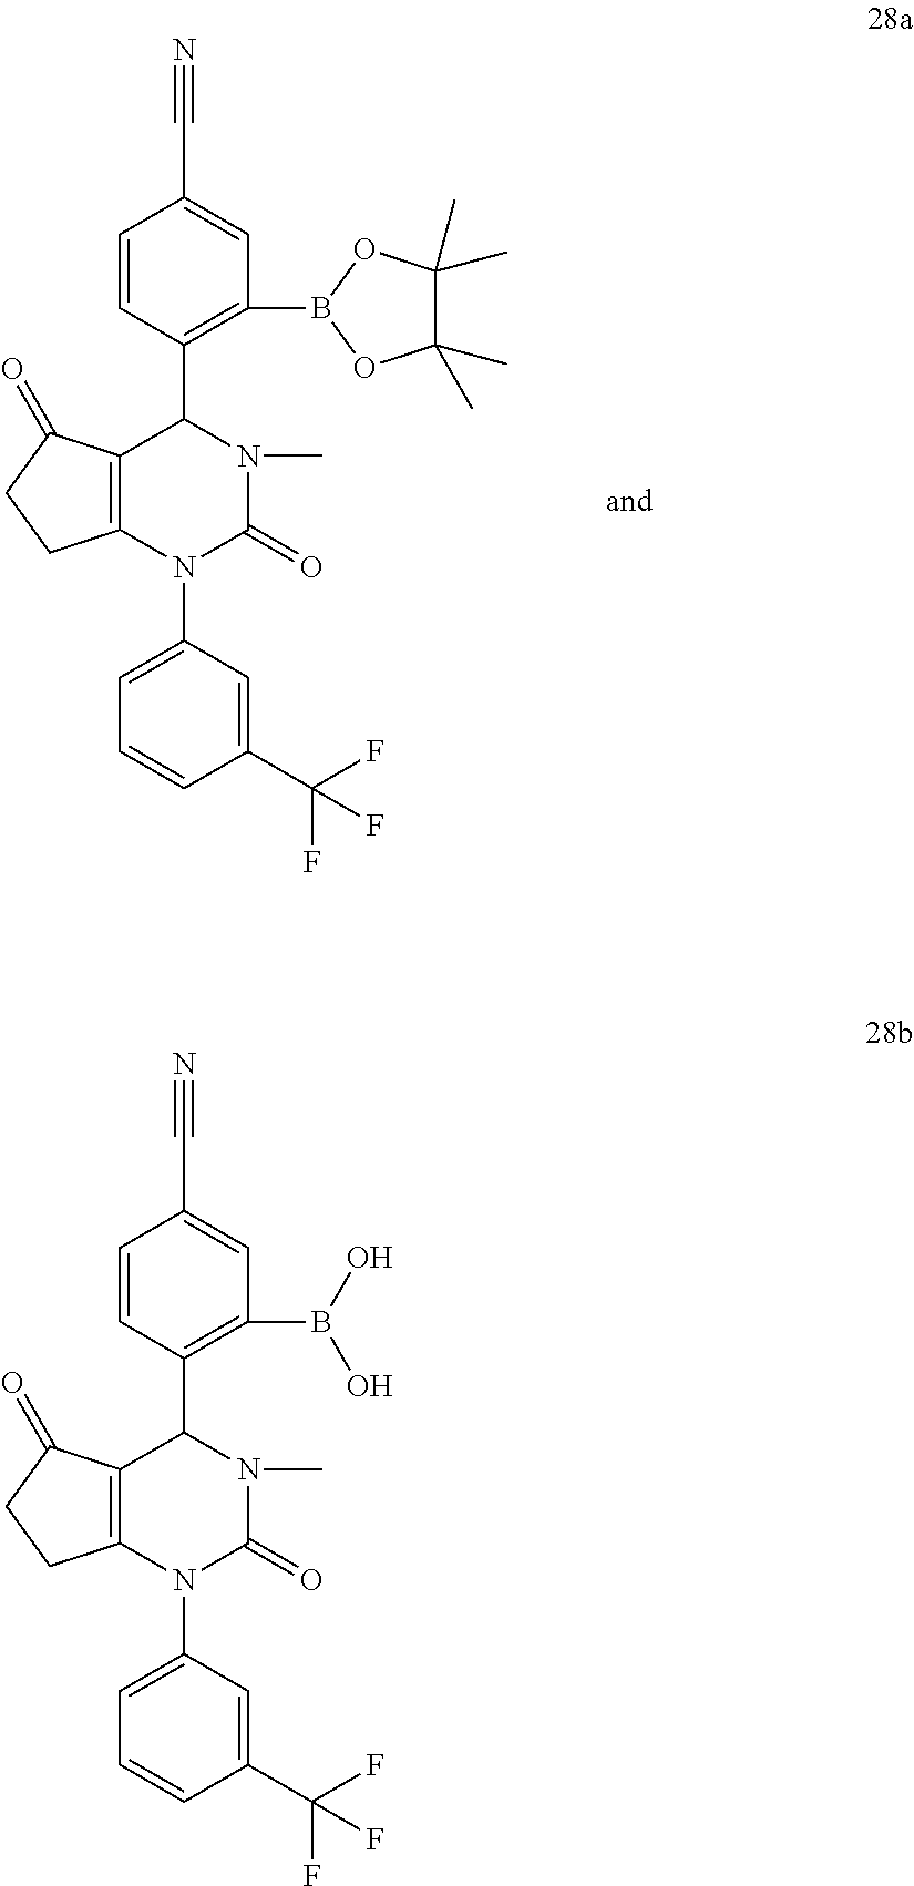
N#CC1=CC(B2OC(C)(C)C(C)(C)O2)=C(C2C3=C(N(C4=CC=CC(C(F)(F)F)=C4)C(=O)N2C)CCC3=O)C=C1.N#CC1=CC(B(O)O)=C(C2C3=C(N(C4=CC=CC(C(F)(F)F)=C4)C(=O)N2C)CCC3=O)C=C1
